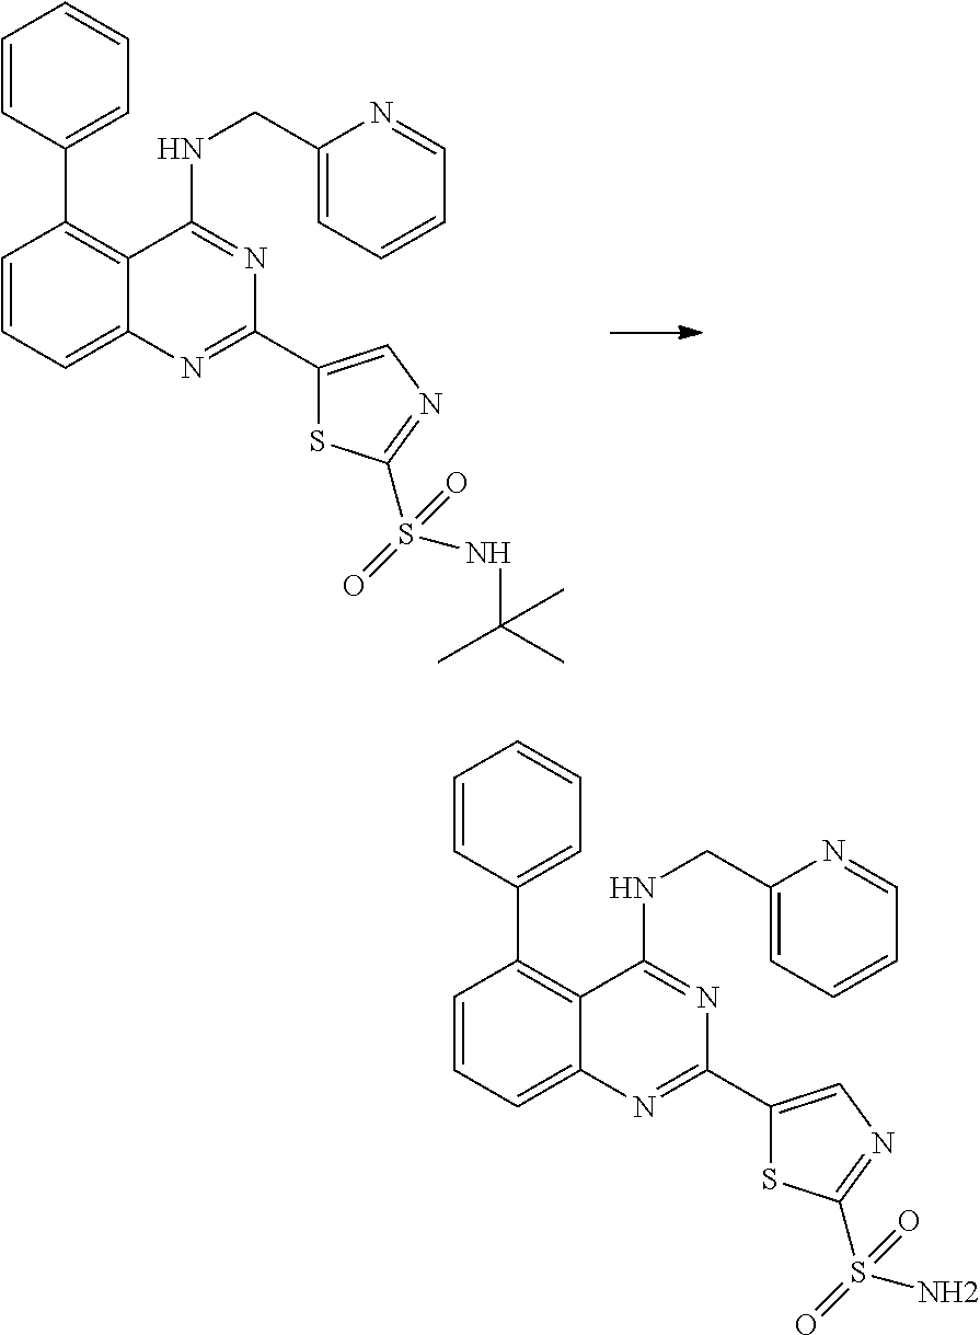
C1=CC=C2C(=C1C1=CC=CC=C1)C(NCC1=CC=CC=N1)=NC(C1=CN=C(S(=O)(NC(C)(C)C)=O)S1)=N2.C1=CC=C2C(=C1C1=CC=CC=C1)C(NCC1=CC=CC=N1)=NC(C1=CN=C(S(=O)(N)=O)S1)=N2
